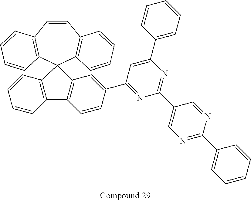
C1=CC2=C(C=CC=C2)C2(C3=C1C=CC=C3)C1=C(C3=C2C=CC=C3)C=CC(C2=NC(C3=CN=C(C4=CC=CC=C4)N=C3)=NC(C3=CC=CC=C3)=C2)=C1
